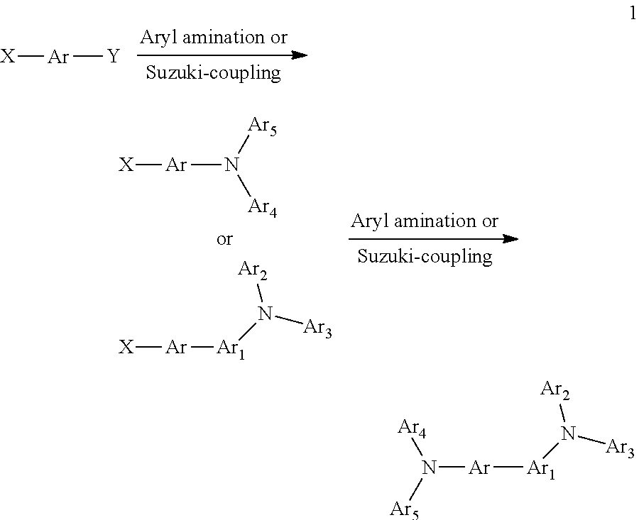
N([Ar5])([Ar4])[Ar][Ar1]N([Ar3])[Ar2].[X][Ar][Y].N([Ar5])([Ar4])[Ar][X].[Ar1](N([Ar3])[Ar2])[Ar][X]
